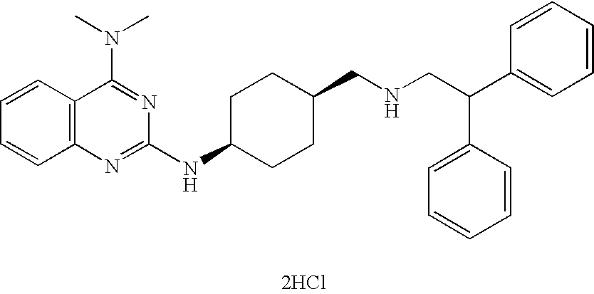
[2HCl].C1=CC2=C(C=C1)N=C(NC1CCC(CNCC(C3=CC=CC=C3)C3=CC=CC=C3)CC1)N=C2N(C)C
